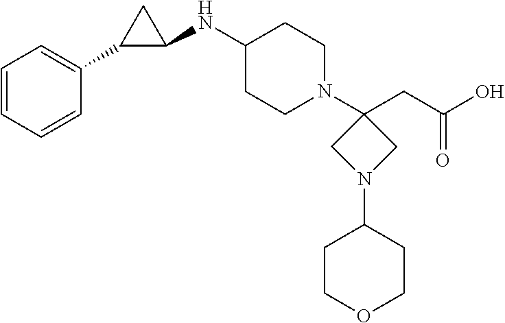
C1=CC=CC(C2C(NC3CCN(C4(CC(O)=O)CN(C5CCOCC5)C4)CC3)C2)=C1
